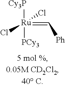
[Ru]([PCy3])(=C[Ph])(Cl)(Cl)[Cy3P]
